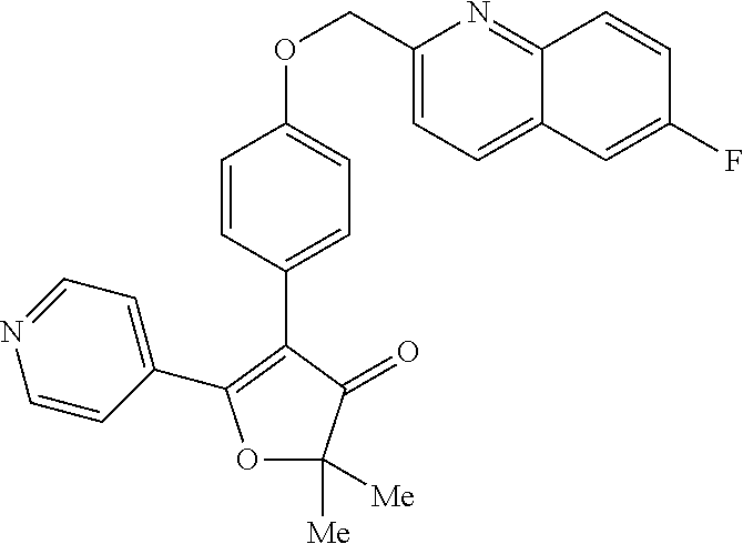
C1=CC(C2=C(C3=CC=NC=C3)OC([Me])([Me])C2=O)=CC=C1OCC1=CC=C2C(=N1)C=CC(F)=C2
